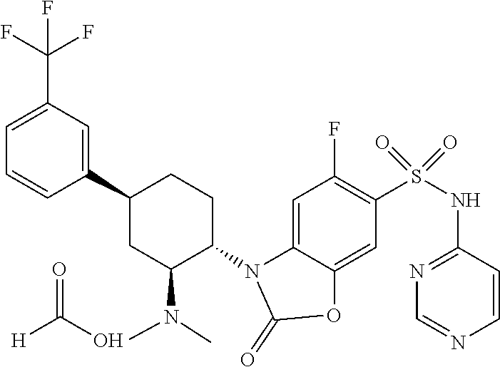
O=C(O)[H].C1(C2CC(N(C)C)C(N3C4=CC(F)=C(S(NC5=NC=NC=C5)(=O)=O)C=C4OC3=O)CC2)=CC(C(F)(F)F)=CC=C1
